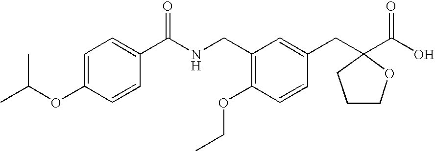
C1=C(OC(C)C)C=CC(C(NCC2=C(OCC)C=CC(CC3(C(O)=O)CCCO3)=C2)=O)=C1
